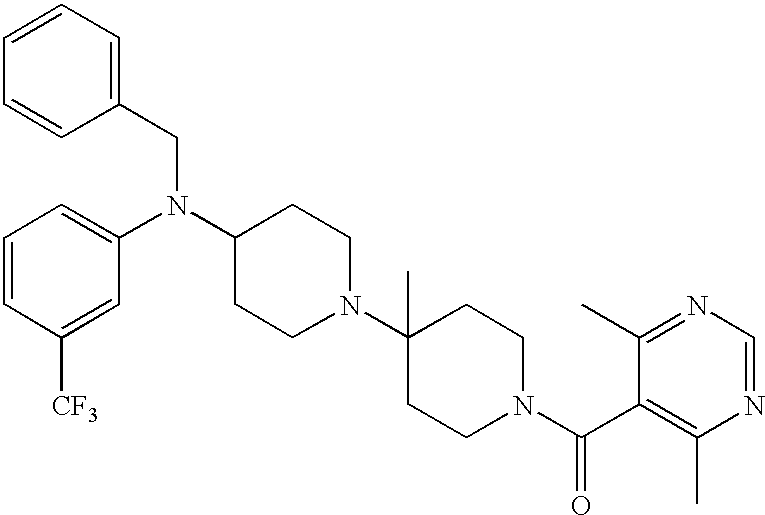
C1=CC(CN(C2CCN(C3(C)CCN(C(C4=C(C)N=CN=C4C)=O)CC3)CC2)C2=CC=CC([CF3])=C2)=CC=C1
